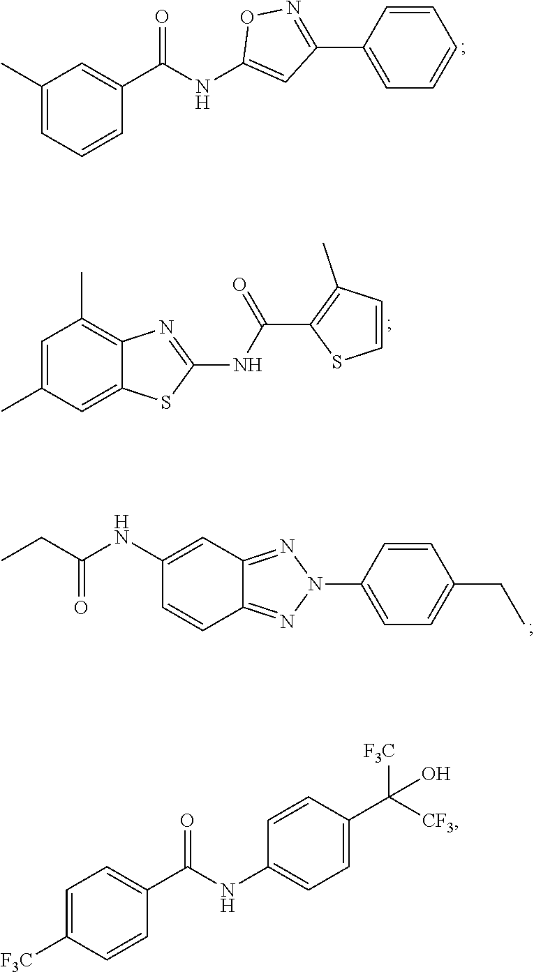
C1(C)=CC=CC(C(NC2=CC(C3=CC=CC=C3)=NO2)=O)=C1.C1=C(C)C=C2C(=C1C)N=C(NC(C1=C(C)C=CS1)=O)S2.C1(NC(CC)=O)=CC2=NN(C3=CC=C(CC)C=C3)N=C2C=C1.C1=C([F3C])C=CC(C(=O)NC2=CC=C(C([F3C])([CF3])O)C=C2)=C1
